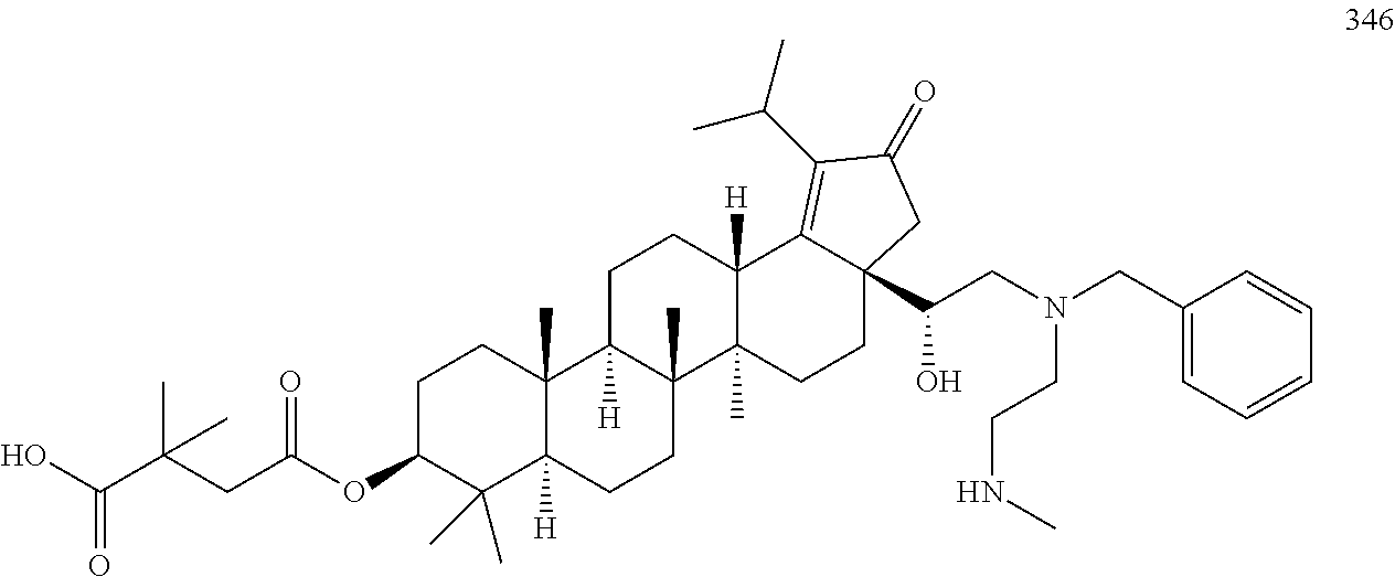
C1C(OC(CC(C(O)=O)(C)C)=O)C(C)(C)C2([H])C(C)(C1)C1([H])C(C)(CC2)C2(C)C([H])(CC1)C1=C(C(C)C)C(=O)CC1(C(CN(CC1=CC=CC=C1)CCNC)O)CC2
